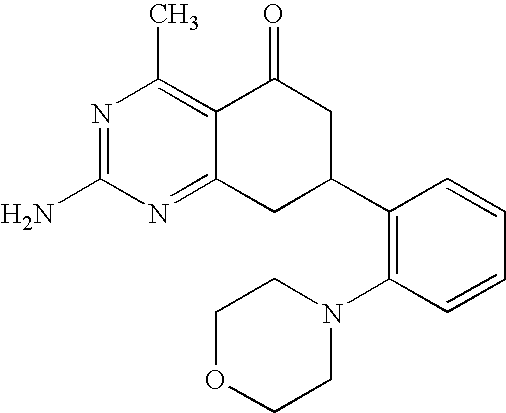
C12=NC(N)=NC(C)=C1C(=O)CC(C1=C(N3CCOCC3)C=CC=C1)C2
